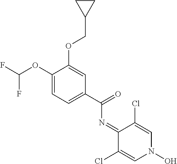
C1(OC(F)F)=CC=C(C(=O)N=C2C(Cl)=CN(O)C=C2Cl)C=C1OCC1CC1
